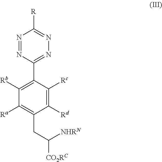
N1=NC(C2=C([Rb])C([Ra])=C(CC([CO2RC])[NHRN])C([Rd])=C2[Rc])=NN=C1[R]
